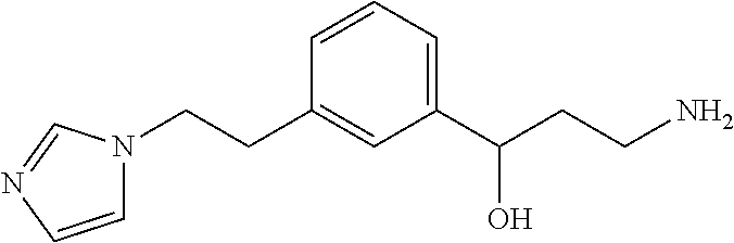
C1=CN=CN1CCC1=CC(C(CCN)O)=CC=C1
